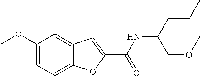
C(NC(CCC)COC)(=O)C1=CC2=CC(OC)=CC=C2O1
